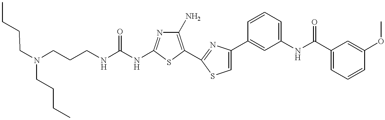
C(NC1=NC(N)=C(C2=NC(C3=CC(NC(C4=CC=CC(OC)=C4)=O)=CC=C3)=CS2)S1)(NCCCN(CCCC)CCCC)=O
